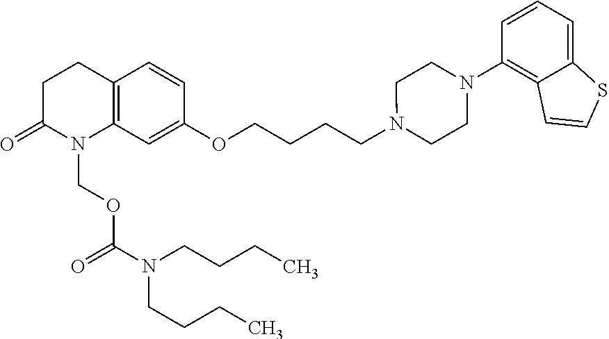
C12=C(C=C(OCCCCN3CCN(C4=C5C(=CC=C4)SC=C5)CC3)C=C1)N(COC(N(CCCC)CCCC)=O)C(=O)CC2
